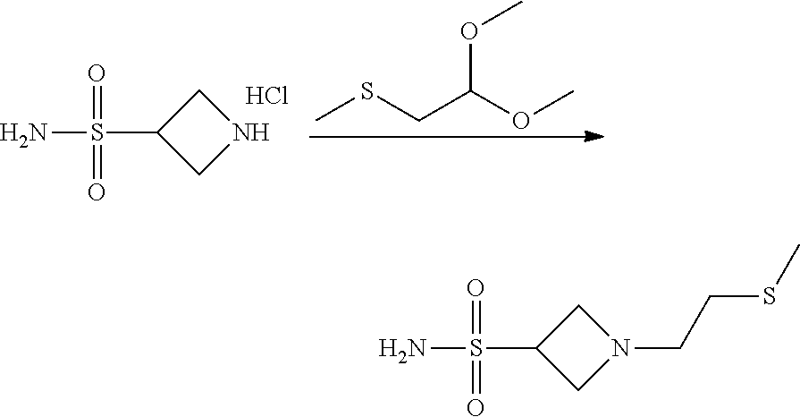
C1C(S(N)(=O)=O)CN1CCSC.C1C(S(N)(=O)=O)CN1.Cl.CSCC(OC)OC
